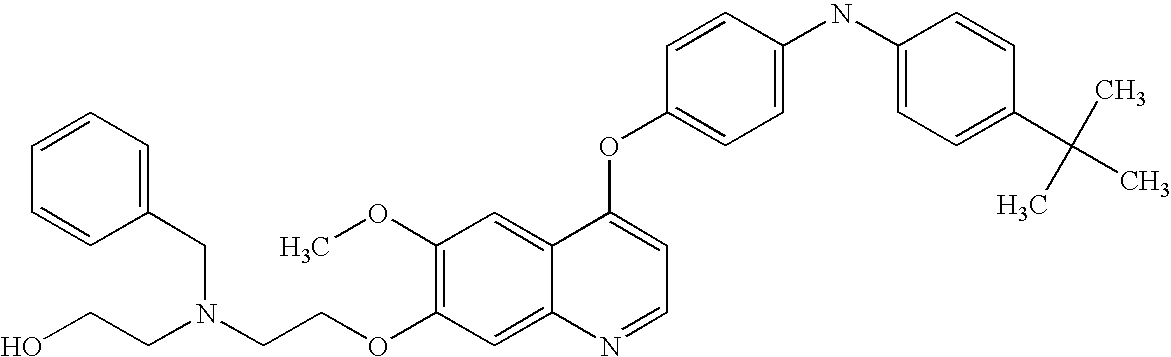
C1(OC)=C(OCCN(CCO)CC2=CC=CC=C2)C=C2C(=C1)C(OC1=CC=C(NC3=CC=C(C(C)(C)C)C=C3)C=C1)=CC=N2
